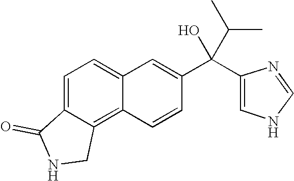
C1=C2C(=C3C(=C1)C=C(C(C(C)C)(C1=CNC=N1)O)C=C3)CNC2=O
